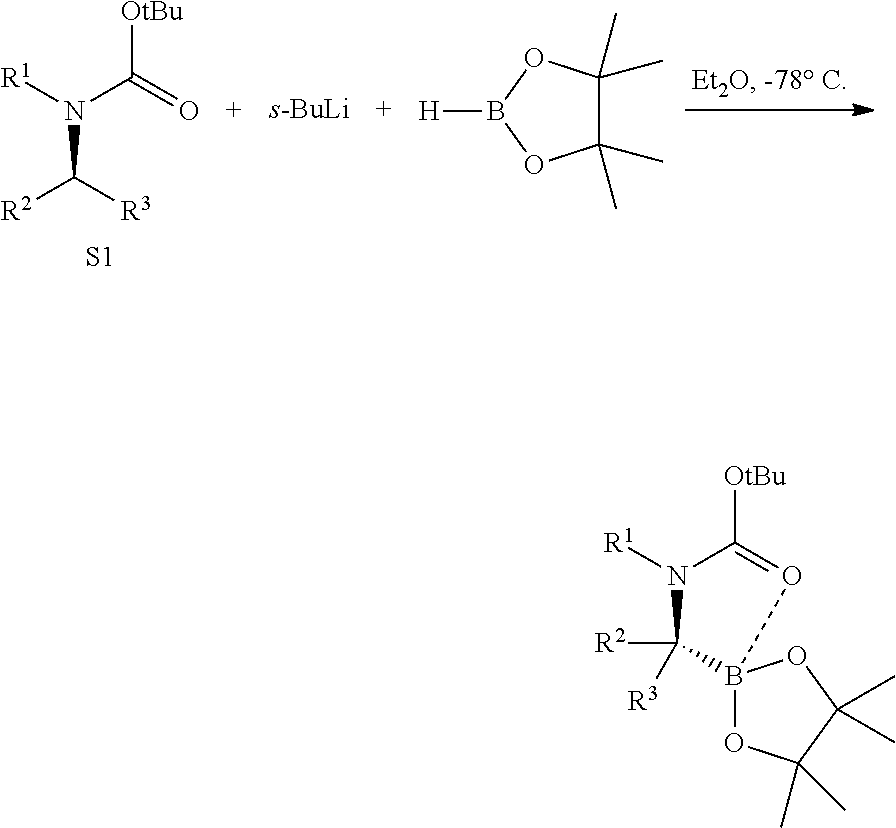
N(C([R3])[R2])(C(=O)[OtBu])[R1].[s-BuLi].[H]B1OC(C)(C)C(C)(C)O1.[S1].O1=C([OtBu])N([R1])C([R2])([R3])B12OC(C)(C)C(C)(C)O2
